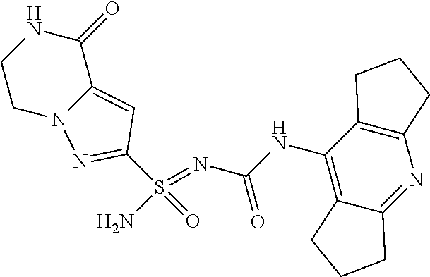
C(NC1=C2C(=NC3=C1CCC3)CCC2)(N=S(N)(=O)C1=NN2C(=C1)C(=O)NCC2)=O
